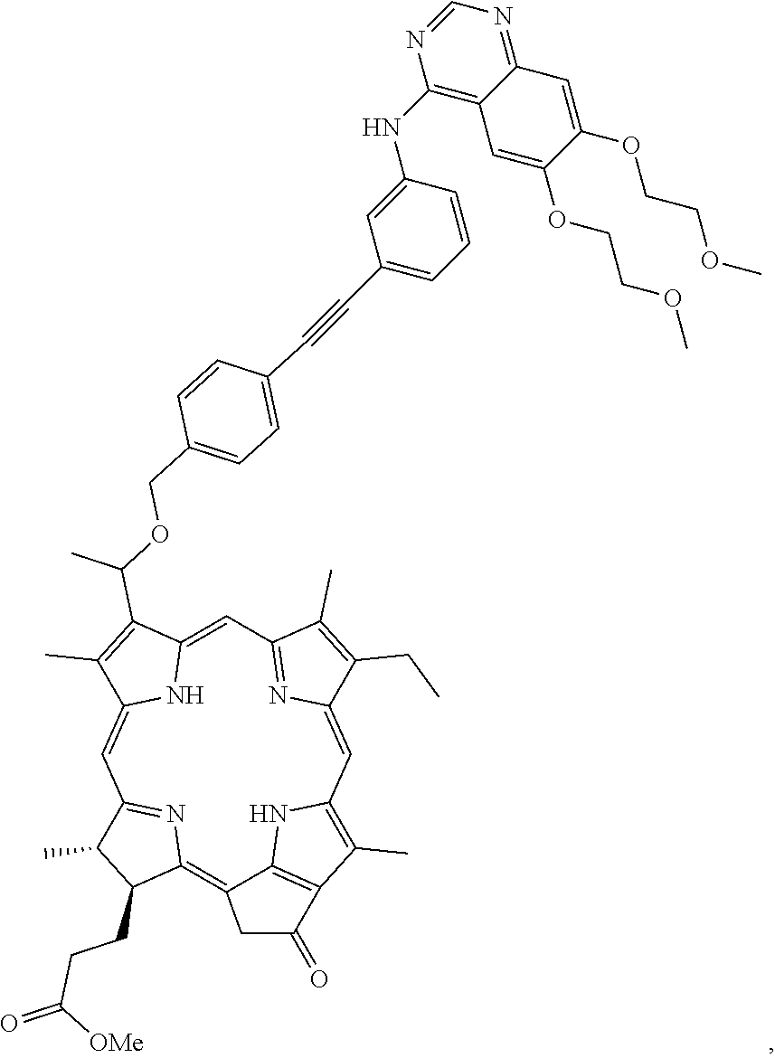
C12=CC3=NC(=CC4=C(C)C5=C(C(=C6C(CCC(=O)[OMe])C(C)C(=N6)C=C(C(C)=C1C(OCC1=CC=C(C#CC6=CC=CC(NC7=C8C(=NC=N7)C=C(OCCOC)C(OCCOC)=C8)=C6)C=C1)C)N2)CC5=O)N4)C(CC)=C3C
